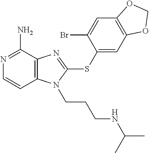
N1=C(N)C2=C(C=C1)N(CCCNC(C)C)C(SC1=CC3=C(C=C1Br)OCO3)=N2
